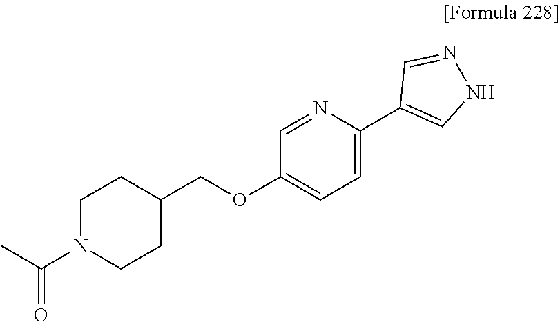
C1=C(C2=CNN=C2)N=CC(OCC2CCN(C(C)=O)CC2)=C1
